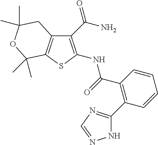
C1(C(N)=O)=C(NC(=O)C2=C(C3=NC=NN3)C=CC=C2)SC2=C1CC(C)(C)OC2(C)C
